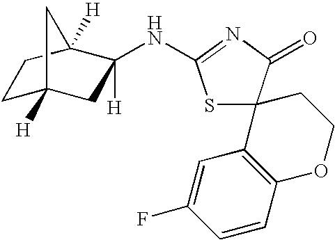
C1C2([H])CC(NC3=NC(=O)C4(S3)C3=C(OCC4)C=CC(F)=C3)([H])C([H])(C1)C2
